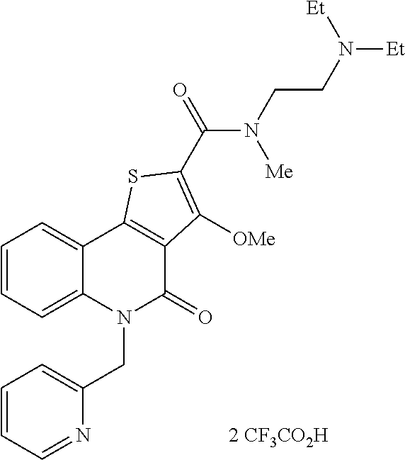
C12=CC=CC=C1N(CC1=CC=CC=N1)C(=O)C1=C2SC(C(=O)N([Me])CCN([Et])[Et])=C1[OMe]
